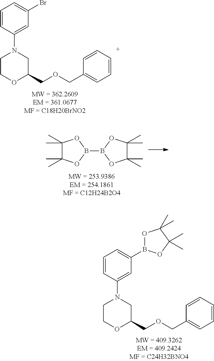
C1=CC(N2CCOC(COCC3=CC=CC=C3)C2)=CC(Br)=C1.C1(C)(C)C(C)(C)OB(B2OC(C)(C)C(C)(C)O2)O1.C1=CC(N2CCOC(COCC3=CC=CC=C3)C2)=CC(B2OC(C)(C)C(C)(C)O2)=C1
